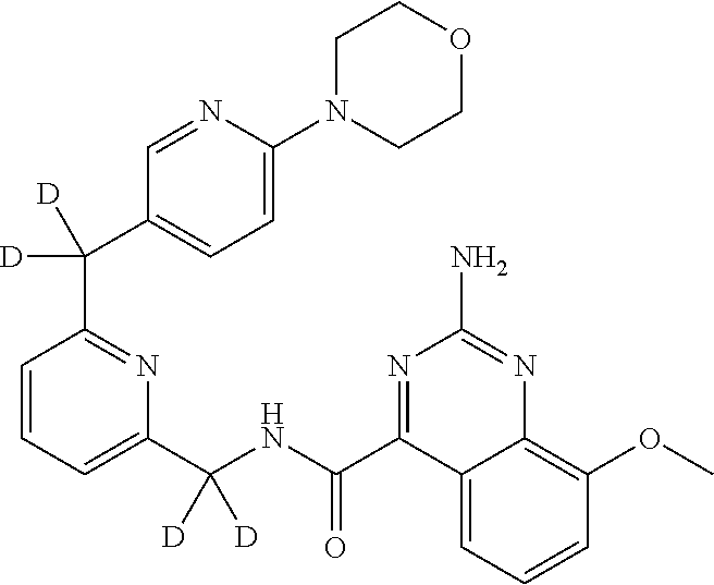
C1(C(NC(C2=NC(N)=NC3=C(OC)C=CC=C23)=O)([D])[D])=CC=CC(C(C2=CC=C(N3CCOCC3)N=C2)([D])[D])=N1
